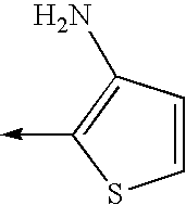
C1=CC(N)=C(->C)S1
